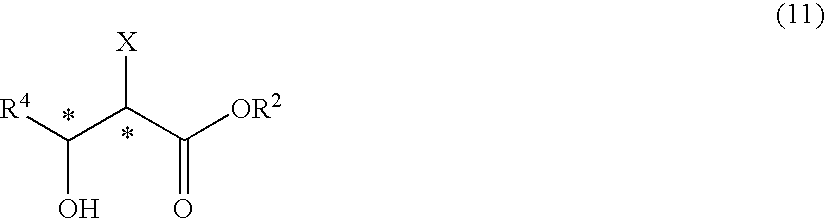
[X]C(C([OR2])=O)C([R4])O
